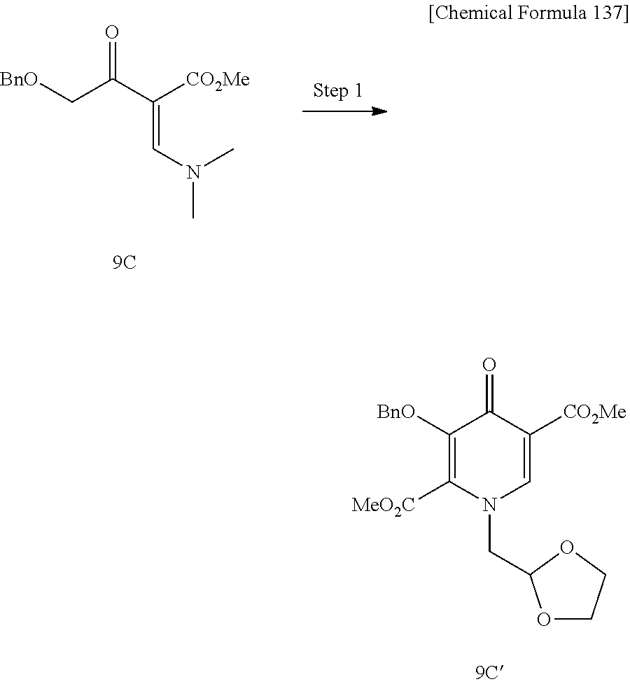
[BnO]CC(C([CO2Me])=CN(C)C)=O.C1([BnO])=C([MeO2C])N(CC2OCCO2)C=C([CO2Me])C1=O
